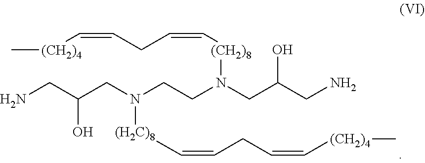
C[(CH2)4]C=CCC=C[(CH2)8]N(CC(CN)O)CCN(CC(CN)O)[(H2C)8]C=CCC=C[(CH2)4]C
